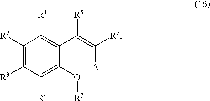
C1([R2])=C([R3])C([R4])=C(O[R7])C(C([R5])=C([A])[R6])=C1[R1]
